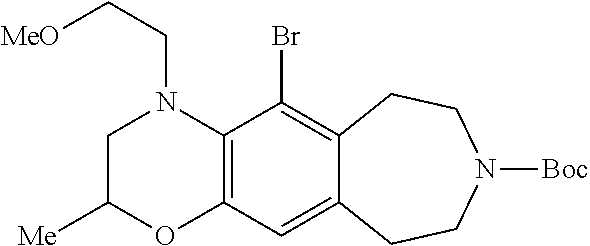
C12=C(C(Br)=C3C(=C1)CCN([Boc])CC3)N(CC[MeO])CC([Me])O2
